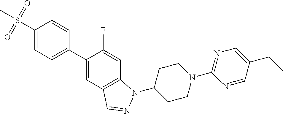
C1=CC(S(C)(=O)=O)=CC=C1C1=CC2=C(C=C1F)N(C1CCN(C3=NC=C(CC)C=N3)CC1)N=C2
